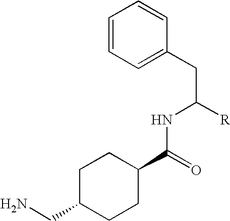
C1=CC=C(CC(NC(=O)C2CCC(CN)CC2)[R])C=C1
